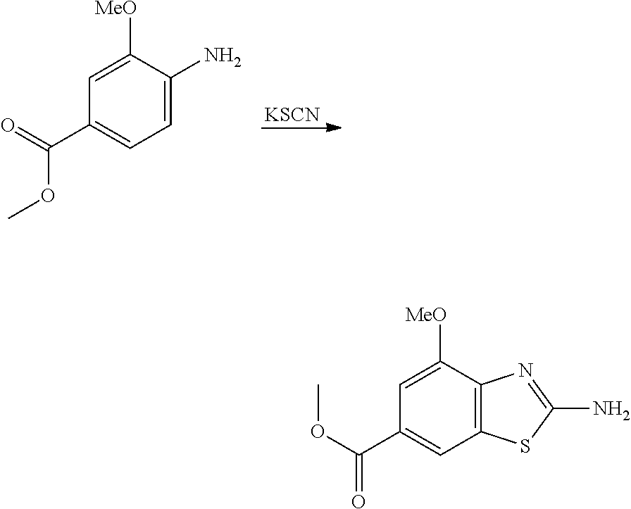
[KSCN].C1=C([MeO])C(N)=CC=C1C(=O)OC.C1=C([MeO])C2=C(C=C1C(OC)=O)SC(N)=N2
